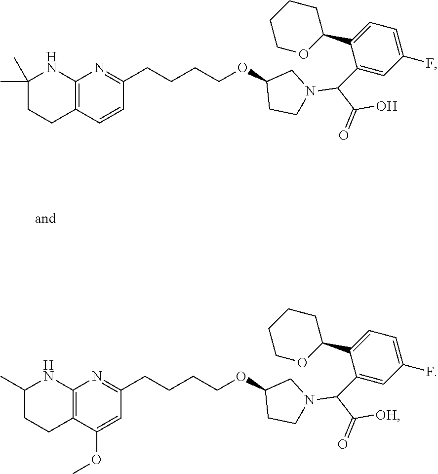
C1(C)(C)CCC2=C(N1)N=C(CCCCOC1CCN(C(C(=O)O)C3=CC(F)=CC=C3C3CCCCO3)C1)C=C2.C1(C)CCC2=C(N1)N=C(CCCCOC1CCN(C(C(=O)[OH])C3=CC(F)=CC=C3C3CCCCO3)C1)C=C2OC
